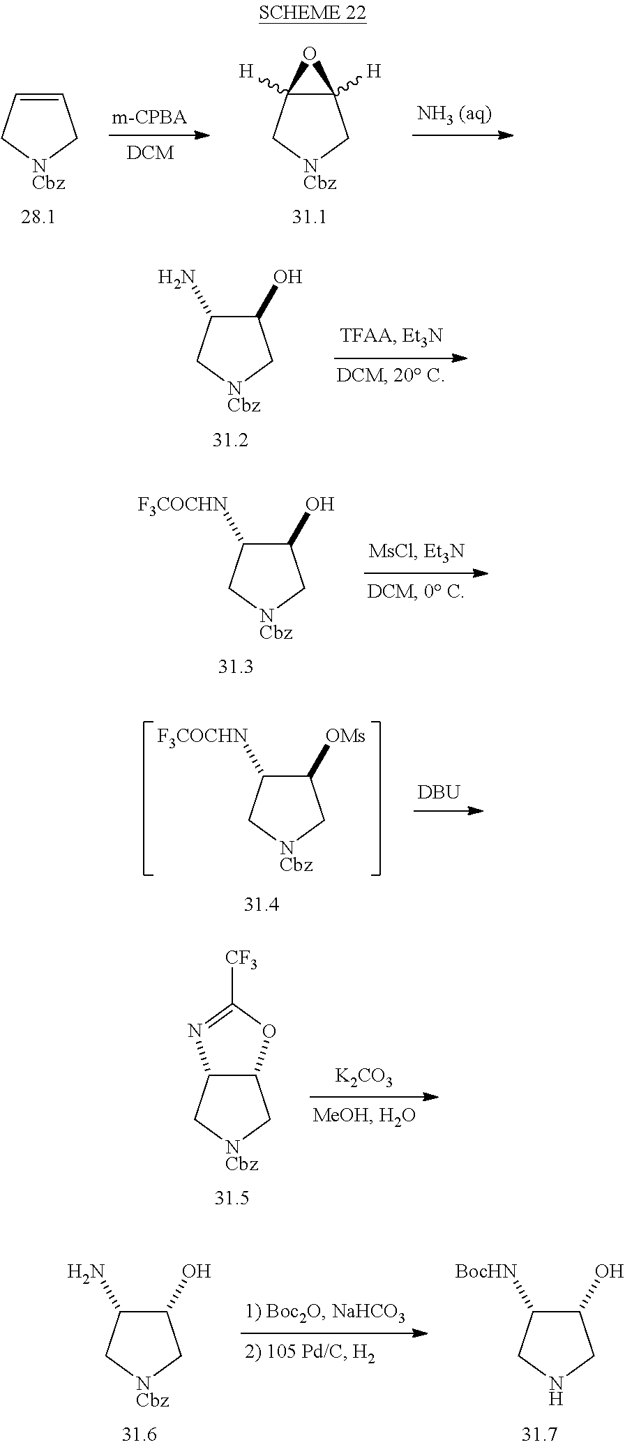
C12([H])C([H])(C[NCbz]C1)O2.C1=CC[NCbz]C1.C1(O)C(N)C[NCbz]C1.C1(O)C([F3COCHN])C[NCbz]C1.C1([OMs])C([F3COCHN])C[NCbz]C1.[DBU].[K2CO3].C12C(C[NCbz]C1)N=C([CF3])O2.C1(O)C(N)C[NCbz]C1.C1(O)C([BocHN])CNC1
